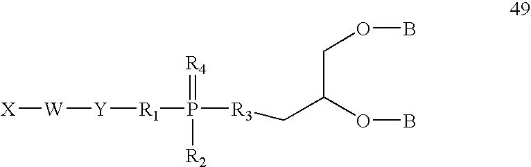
[X][W][Y][R1]P([R2])(=[R4])[R3]CC(OB)COB
